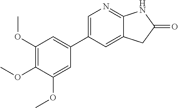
C1=C(C2=CC(OC)=C(OC)C(OC)=C2)C=C2C(=N1)NC(=O)C2
